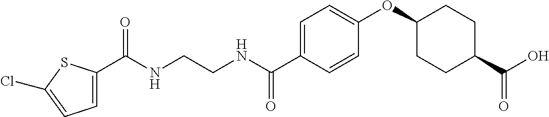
C(NCCNC(C1=CC=C(OC2CCC(C(O)=O)CC2)C=C1)=O)(=O)C1=CC=C(Cl)S1
